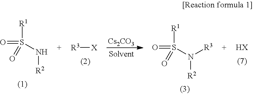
O=S([R1])(=O)N[R2].[Cs2CO3].O=S([R1])(=O)N([R2])[R3].[R3][X].[HX]
